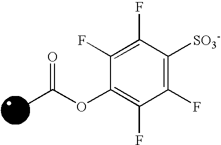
O=C(OC1=C(F)C(F)=C([SO3-])C(F)=C1F)C
